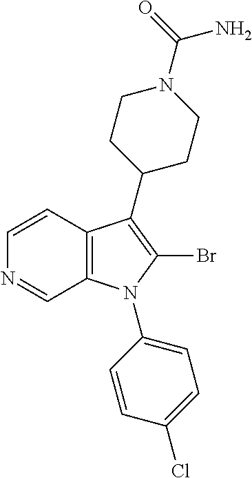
C1=CC2=C(C=N1)N(C1=CC=C(Cl)C=C1)C(Br)=C2C1CCN(C(=O)N)CC1
